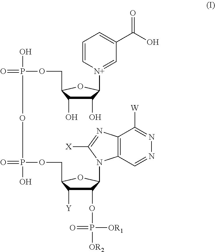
C1(O)C([N+]2=CC(C(O)=O)=CC=C2)OC(COP(=O)(O)OP(OCC2OC(N3C4=C(C([W])=NN=C4)N=C3[X])C(OP([OR1])(=O)[OR2])C2[Y])(=O)O)C1O
